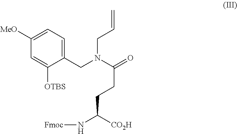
C(C([CO2H])N[Fmoc])CC(=O)N(CC=C)CC1=CC=C([MeO])C=C1[OTBS]
